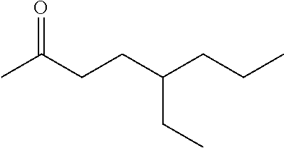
CC(CCC(CCC)CC)=O
